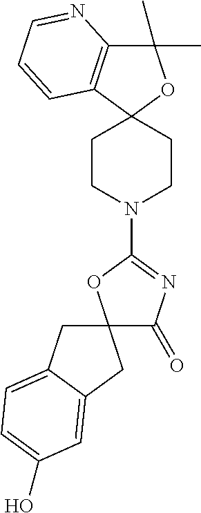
C1(C)(C)C2=C(C3(O1)CCN(C1=NC(=O)C4(O1)CC1=CC=C(O)C=C1C4)CC3)C=CC=N2
